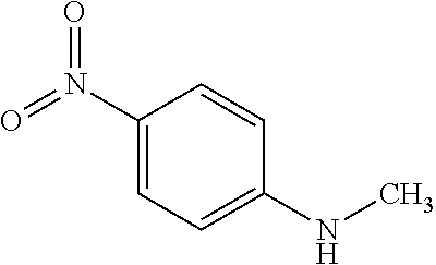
C1(N(=O)=O)=CC=C(NC)C=C1
